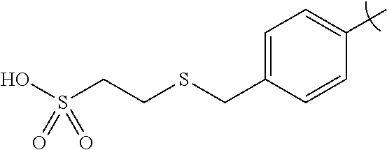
C1=C(CSCCS(O)(=O)=O)C=CC(C)=C1
